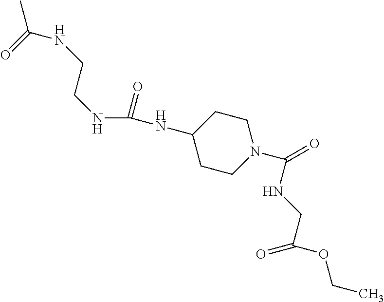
CC(=O)NCCNC(=O)NC1CCN(C(NCC(=O)OCC)=O)CC1
